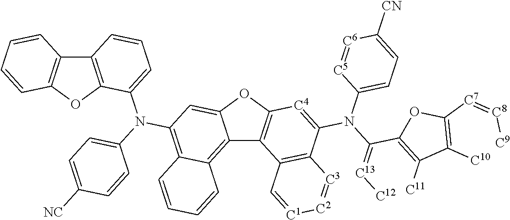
C12=C3C(=C(N(C4=CC=CC5=C4OC4=C5C=CC=C4)C4=CC=C([NC])C=C4)C=C1OC1=C2C2=C(C(N(C4=CC=C([CN])[C6]=[C5]4)C(=[C13][C12])C4=C([C11])C([C10])=C([C7]=[C8][C9])O4)=[C4]1)[C3]=[C2][C1]=C2)C=CC=C3
